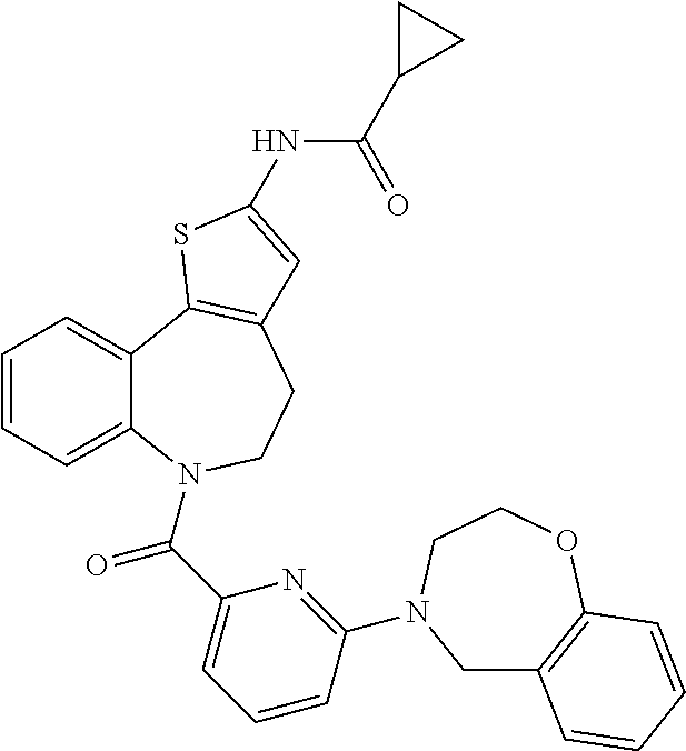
C1=CC=C2C(=C1)C1=C(CCN2C(C2=CC=CC(N3CC4=C(OCC3)C=CC=C4)=N2)=O)C=C(NC(C2CC2)=O)S1
